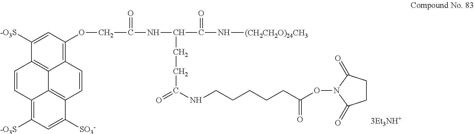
C(C(N[(CH2CH2O)24CH3])=O)(CCC(=O)NCCCCCC(=O)ON1C(=O)CCC1=O)NC(=O)COC1=C2C3=C(C([-O3S])=C1)C=CC1=C([-O3S])C=C([SO3-])C(=C31)C=C2
